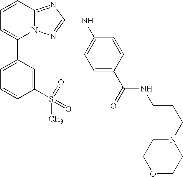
C1(C2=CC=CC(S(=O)(=O)C)=C2)=CC=CC2=NC(NC3=CC=C(C(NCCCN4CCOCC4)=O)C=C3)=NN12
